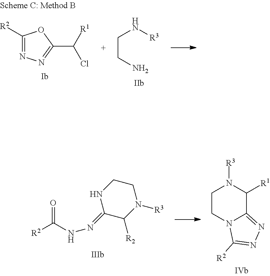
C1([R2])=NN=C(C([R1])Cl)O1.C(CN)N[R3].C1CNC(=NNC([R2])=O)C([R2])N1[R3].C1CN2C(=NN=C2[R2])C([R1])N1[R3]
